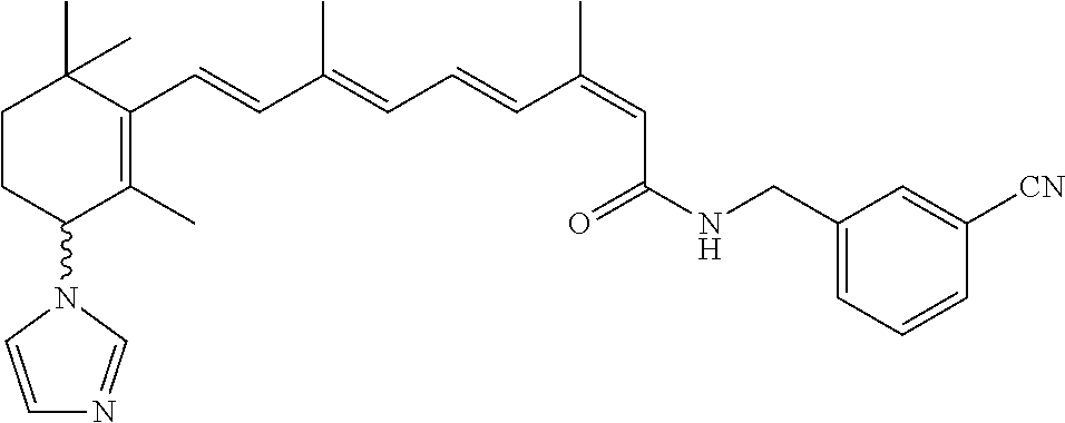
C1CC(N2C=CN=C2)C(C)=C(C=CC(=CC=CC(=CC(NCC2=CC=CC([CN])=C2)=O)C)C)C1(C)C
